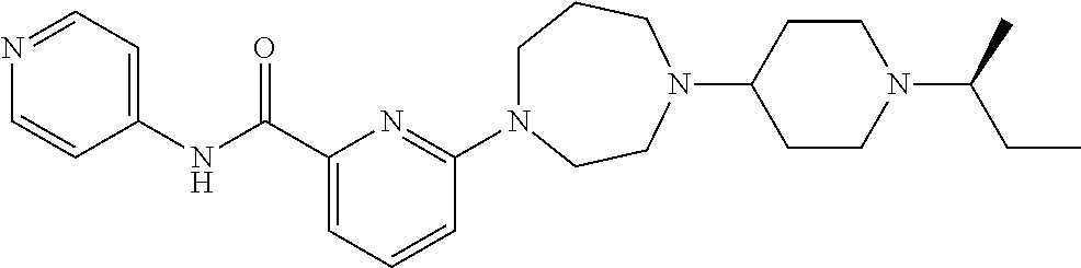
C1N(C2=NC(C(NC3=CC=NC=C3)=O)=CC=C2)CCN(C2CCN(C(C)CC)CC2)CC1
